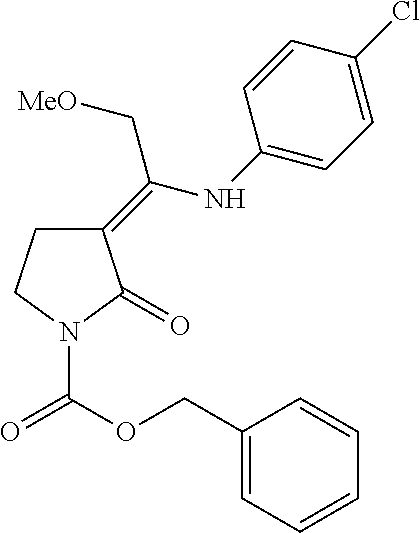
C1(=C(NC2=CC=C(Cl)C=C2)C[MeO])CCN(C(OCC2=CC=CC=C2)=O)C1=O
